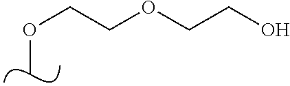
C(COCCO)OC
